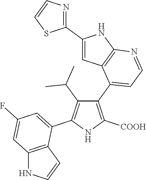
C1(C2=CC=NC3=C2C=C(C2=NC=CS2)N3)=C([COOH])NC(C2=CC(F)=CC3=C2C=CN3)=C1C(C)C
